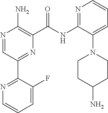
N1=CC(C2=NC=CC=C2F)=NC(C(NC2=NC=CC=C2N2CCC(N)CC2)=O)=C1N
